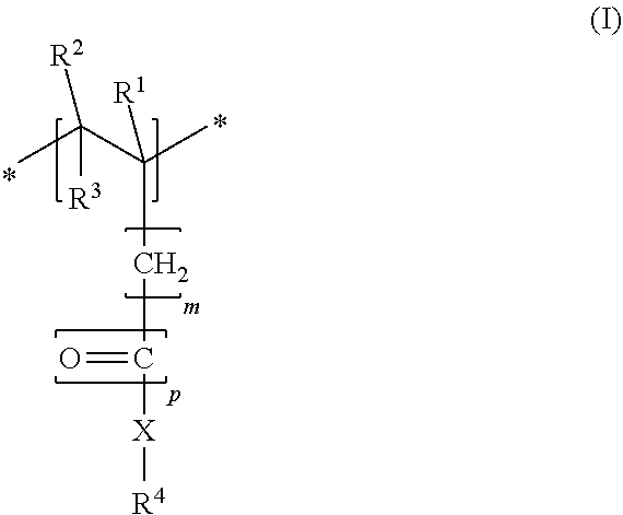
CC(C(C)([R1])CC(=O)[X][R4])([R2])[R3]
